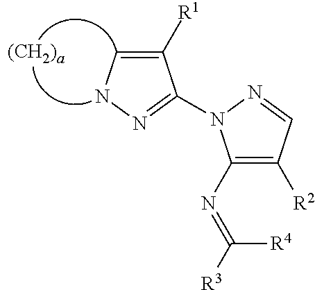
C1(N=C([R3])[R4])=C([R2])C=NN1C1=NNC=C1[R1]
